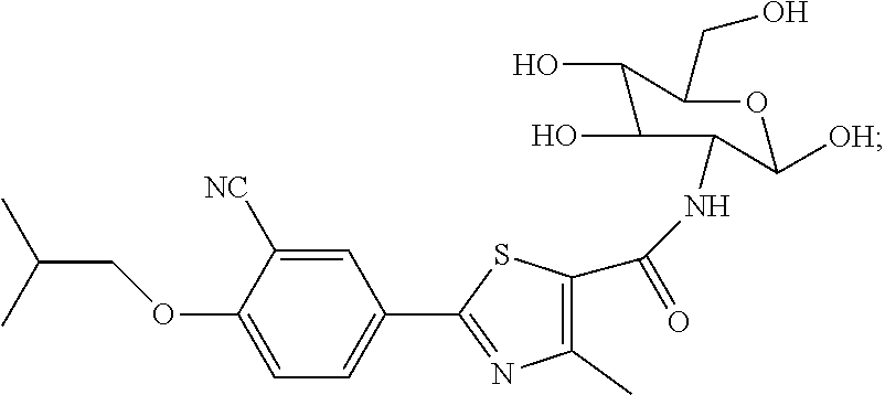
C1=C([NC])C(OCC(C)C)=CC=C1C1=NC(C)=C(C(=O)NC2C(O)C(O)C(CO)OC2[OH])S1
